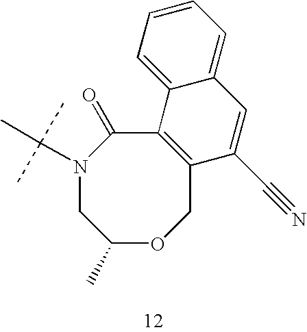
C1C(C)OCC2=C(C(=O)N1C(C)(C)C)C1=CC=CC=C1C=C2C#N
